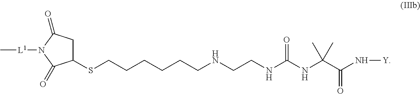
C1C(=O)N([L1]C)C(=O)C1SCCCCCCNCCNC(NC(C(N[Y])=O)(C)C)=O
